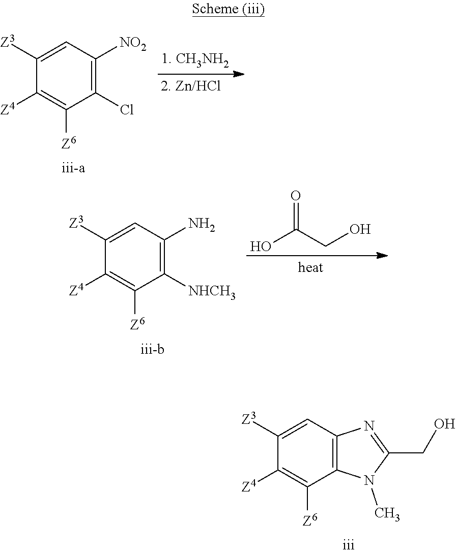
C1([Z3])=CC2=C(C([Z6])=C1[Z4])N(C)C(CO)=N2.C1([Z3])=CC([NO2])=C(Cl)C([Z6])=C1[Z4].C1([Z3])=CC(N)=C([NHCH3])C([Z6])=C1[Z4].OC(CO)=O
